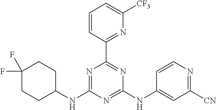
N1=C(NC2CCC(F)(F)CC2)N=C(NC2=CC([CN])=NC=C2)N=C1C1=NC([CF3])=CC=C1
